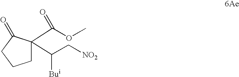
C1C(C(C[NO2])[Bui])(C(OC)=O)C(=O)CC1
